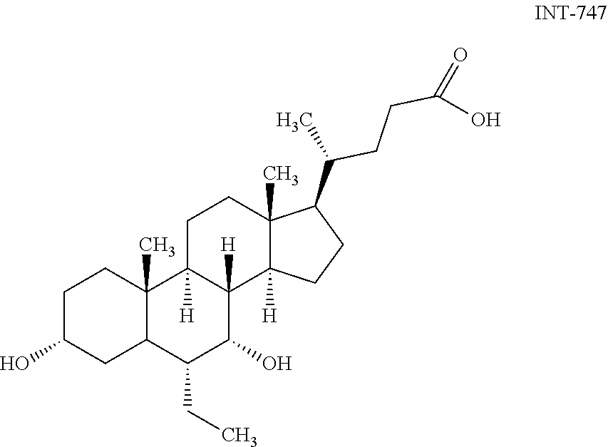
C1C(O)CC2C(C)(C1)C1([H])C([H])(C(O)C2CC)C2([H])C(C)(CC1)C(C(CCC(O)=O)C)CC2
